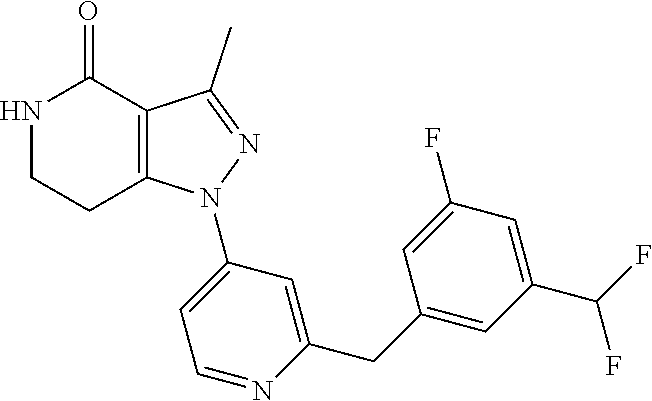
C12=C(C(C)=NN1C1=CC=NC(CC3=CC(C(F)F)=CC(F)=C3)=C1)C(=O)NCC2
